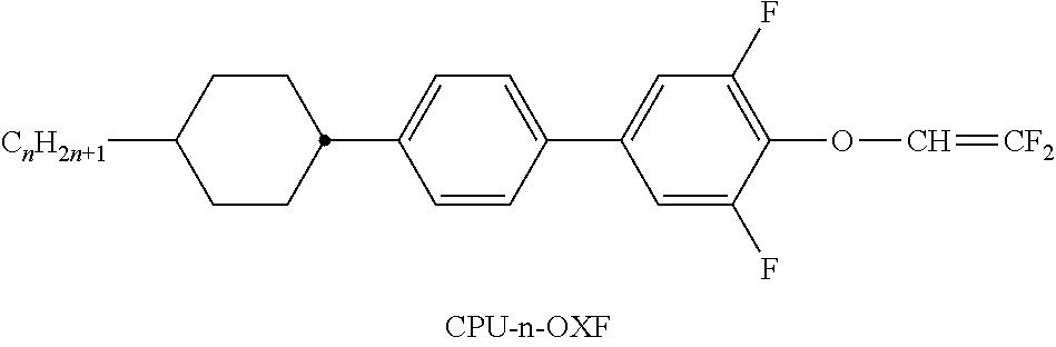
C1CC(C2=CC=C(C3=CC(F)=C(OC=[CF2])C(F)=C3)C=C2)CCC1[CnH2n+1]
